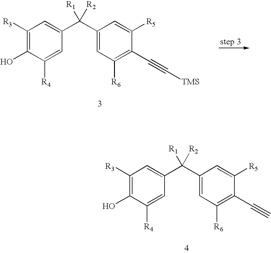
C1([R3])=C(O)C([R4])=CC(C(C2=CC([R6])=C(C#C[TMS])C([R5])=C2)([R2])[R1])=C1.C1([R3])=C(O)C([R4])=CC(C(C2=CC([R6])=C(C#C)C([R5])=C2)([R2])[R1])=C1
